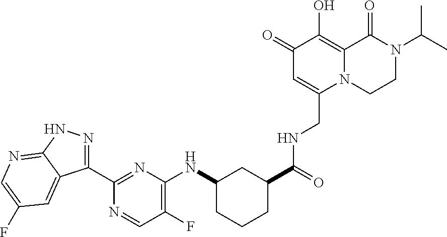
C1(C2=NNC3=NC=C(F)C=C23)=NC(NC2CCCC(C(=O)NCC3=CC(=O)C(O)=C4N3CCN(C(C)C)C4=O)C2)=C(F)C=N1
